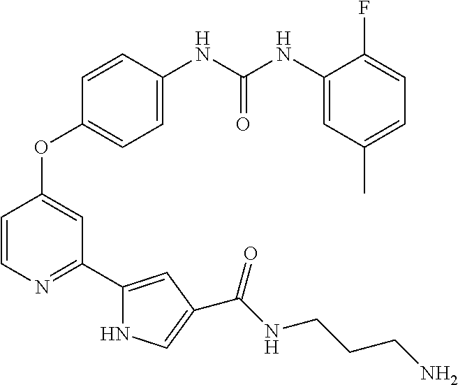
C1=CC(NC(NC2=CC(C)=CC=C2F)=O)=CC=C1OC1=CC(C2=CC(C(NCCCN)=O)=CN2)=NC=C1
